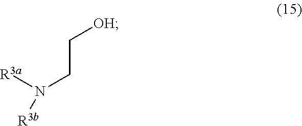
[R3a]N(CC[OH])[R3b]
